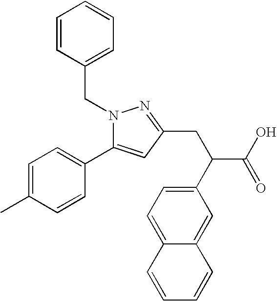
N1(CC2=CC=CC=C2)C(C2=CC=C(C)C=C2)=CC(CC(C2=CC=C3C(=C2)C=CC=C3)C(O)=O)=N1
